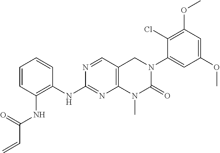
C1=CC=CC(NC2=NC3=C(C=N2)CN(C2=CC(OC)=CC(OC)=C2Cl)C(=O)N3C)=C1NC(C=C)=O
